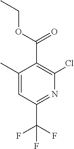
C1(C)=CC(C(F)(F)F)=NC(Cl)=C1C(=O)OCC
